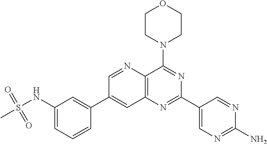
C1(NS(C)(=O)=O)=CC=CC(C2=CC3=C(N=C2)C(N2CCOCC2)=NC(C2=CN=C(N)N=C2)=N3)=C1
